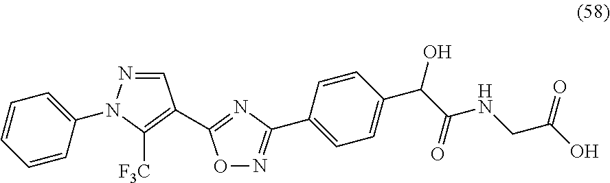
C1=CC=CC(N2N=CC(C3=NC(C4=CC=C(C(C(NCC(O)=O)=O)O)C=C4)=NO3)=C2[F3C])=C1
